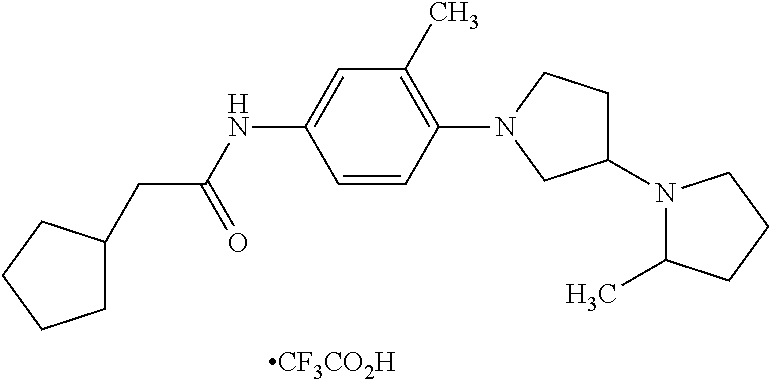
[CF3CO2H].C1(N2C(C)CCC2)CCN(C2=C(C)C=C(NC(CC3CCCC3)=O)C=C2)C1
